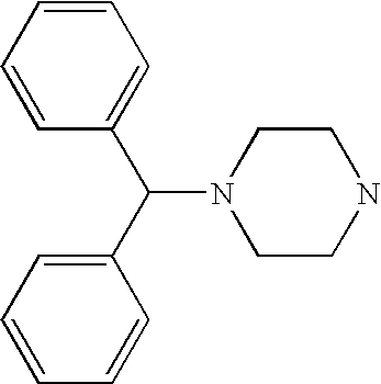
C1=CC=CC(C(C2=CC=CC=C2)N2CCNCC2)=C1
